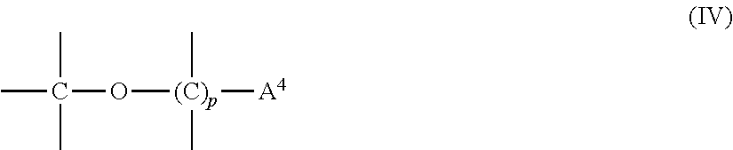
CC(O[(C)p]([A4])(C)C)(C)C
